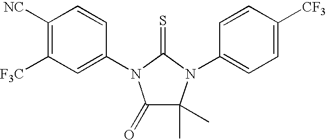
C1([NC])=C([F3C])C=C(N2C(=O)C(C)(C)N(C3=CC=C([CF3])C=C3)C2=S)C=C1
